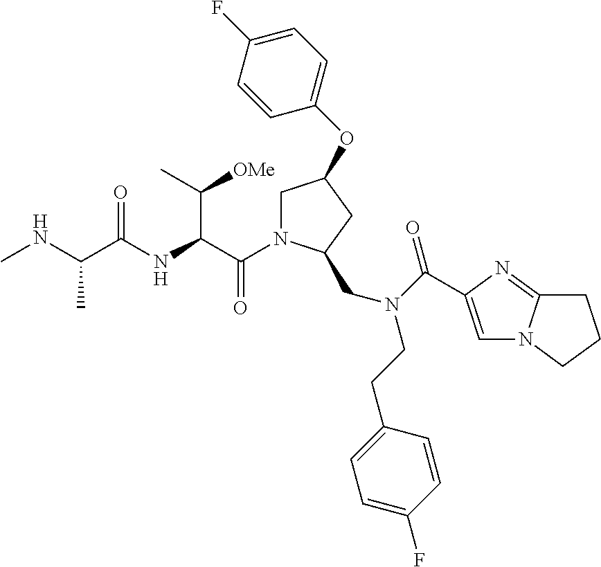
C(=O)(C(C([OMe])C)NC(=O)C(C)NC)N1CC(OC2=CC=C(F)C=C2)CC1CN(CCC1=CC=C(F)C=C1)C(=O)C1=CN2C(=N1)CCC2
